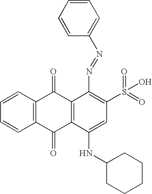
C1=CC2=C(C=C1)C(=O)C1=C(C2=O)C(N=NC2=CC=CC=C2)=C(S(=O)(=O)O)C=C1NC1CCCCC1
